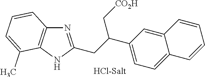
C1(C(CC2=NC3=C(N2)C(C)=CC=C3)C[CO2H])=CC=C2C(=C1)C=CC=C2
